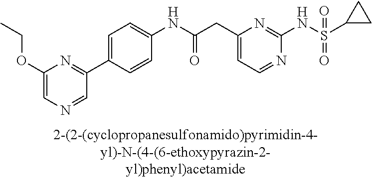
C1(NC(=O)CC2=CC=NC(NS(=O)(=O)C3CC3)=N2)=CC=C(C2=NC(OCC)=CN=C2)C=C1
